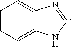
C1=CC=C2C(=C1)N=CN2
